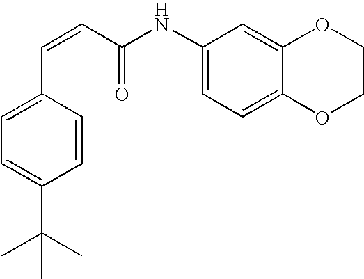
C1(C=CC(NC2=CC=C3C(=C2)OCCO3)=O)=CC=C(C(C)(C)C)C=C1
